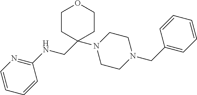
C1=CC=CC(NCC2(N3CCN(CC4=CC=CC=C4)CC3)CCOCC2)=N1
